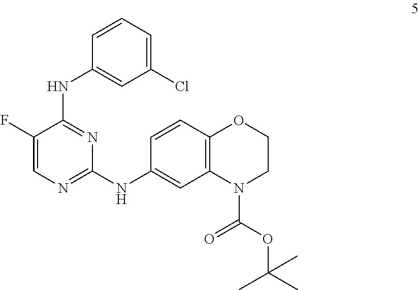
C1(F)=CN=C(NC2=CC3=C(C=C2)OCCN3C(OC(C)(C)C)=O)N=C1NC1=CC(Cl)=CC=C1
